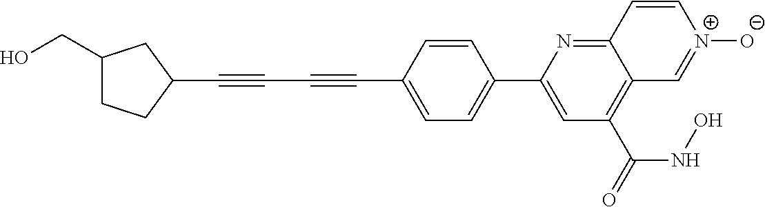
C1=CC(C#CC#CC2CC(CO)CC2)=CC=C1C1=CC(C(=O)NO)=C2C(=N1)C=C[N+]([O-])=C2
